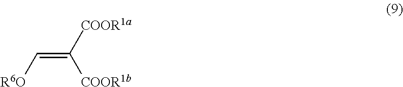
[R6O]C=C([COOR1b])[COOR1a]
